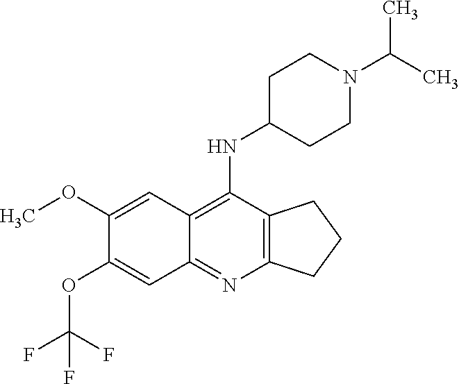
C12=C(C(NC3CCN(C(C)C)CC3)=C3C(=N1)C=C(OC(F)(F)F)C(OC)=C3)CCC2
